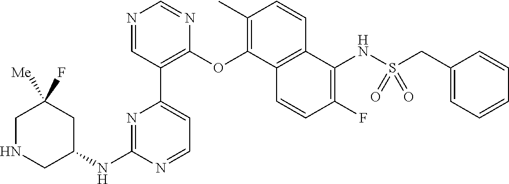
C1NCC(NC2=NC(C3=C(OC4=C(C)C=CC5=C4C=CC(F)=C5NS(=O)(=O)CC4=CC=CC=C4)N=CN=C3)=CC=N2)CC1(F)[Me]
